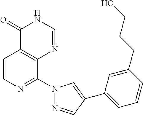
C1=CN=C(N2N=CC(C3=CC=CC(CCCO)=C3)=C2)C2=C1C(=O)NC=N2
